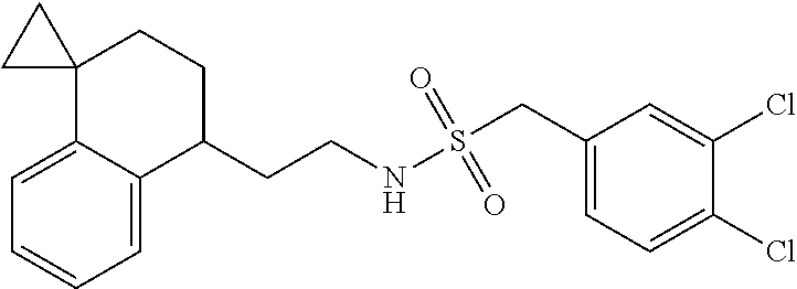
C1=C2C(=CC=C1)C(CCNS(CC1=CC=C(Cl)C(Cl)=C1)(=O)=O)CCC21CC1
